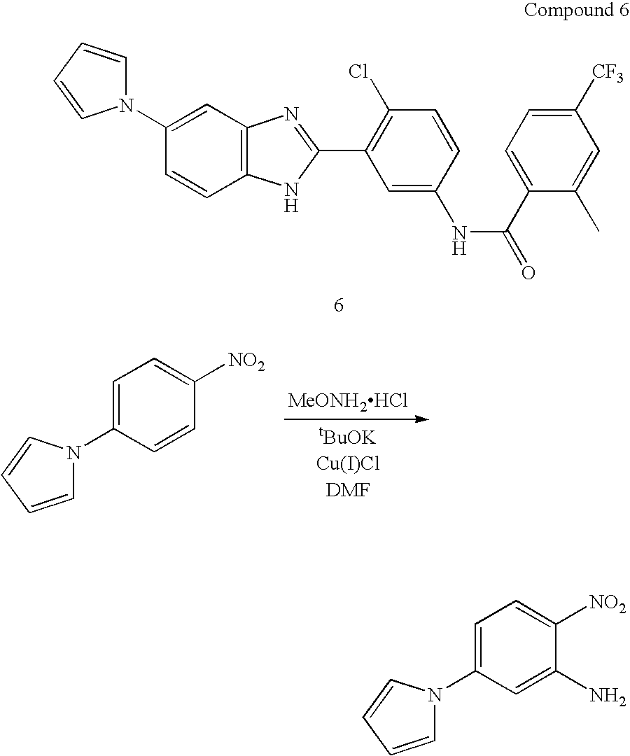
N1(C2=CC3=C(C=C2)NC(C2=C(Cl)C=CC(NC(C4=CC=C([CF3])C=C4C)=O)=C2)=N3)C=CC=C1.[MeONH2HCl].C1=C(N2C=CC=C2)C=CC([NO2])=C1.C1=C(N2C=CC=C2)C=C(N)C([NO2])=C1
